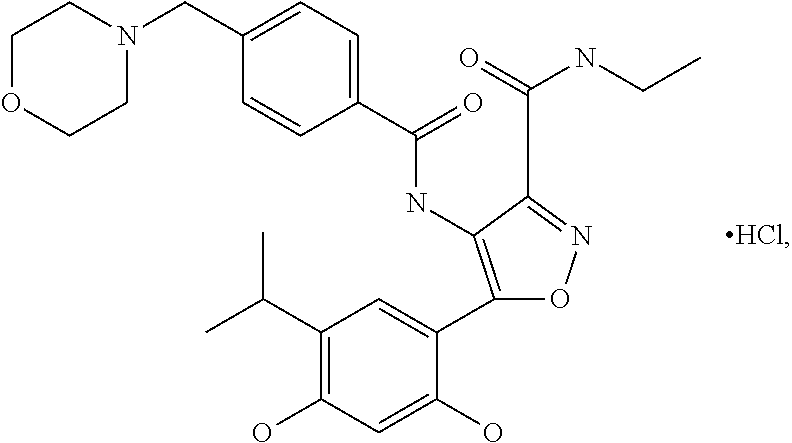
C1(C(=O)NC2=C(C3=CC(C(C)C)=C(O)C=C3O)ON=C2C(=O)NCC)=CC=C(CN2CCOCC2)C=C1
